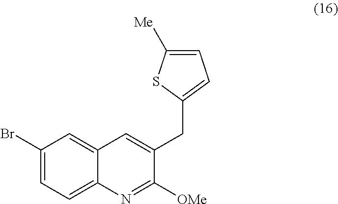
C12=CC(Br)=CC=C1N=C([OMe])C(CC1=CC=C([Me])S1)=C2
